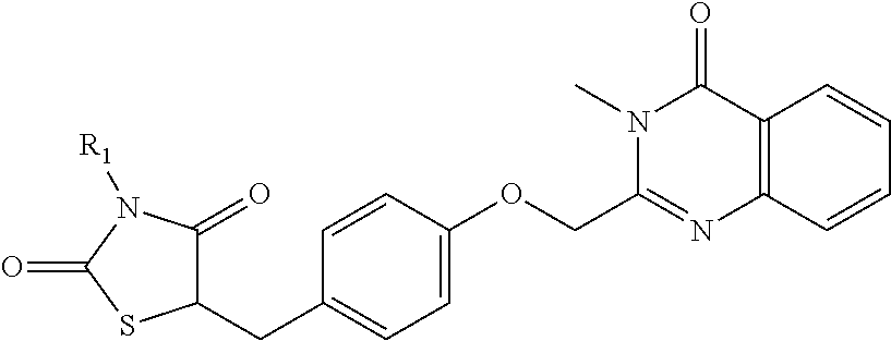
C1(CC2=CC=C(OCC3=NC4=C(C(=O)N3C)C=CC=C4)C=C2)C(=O)N([R1])C(=O)S1
